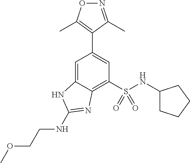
O1N=C(C)C(C2=CC(S(NC3CCCC3)(=O)=O)=C3C(=C2)NC(NCCOC)=N3)=C1C
